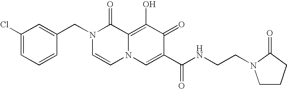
C1=C(CN2C=CN3C(=C(O)C(=O)C(C(NCCN4CCCC4=O)=O)=C3)C2=O)C=CC=C1Cl
